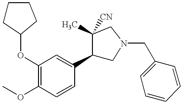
C1CC(OC2=C(OC)C=CC(C3CN(CC4=CC=CC=C4)CC3(C)[CN])=C2)CC1
